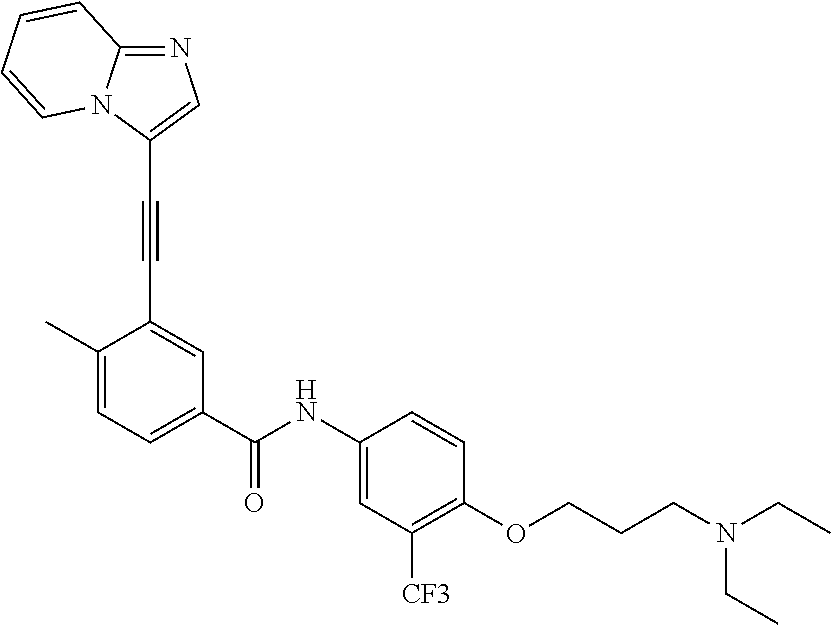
C12=NC=C(C#CC3=CC(C(NC4=CC([CF3])=C(OCCCN(CC)CC)C=C4)=O)=CC=C3C)N1C=CC=C2
